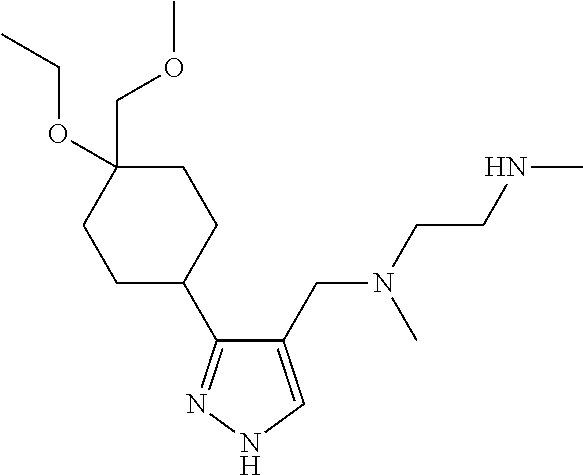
C1(CN(C)CCNC)=CNN=C1C1CCC(COC)(OCC)CC1
